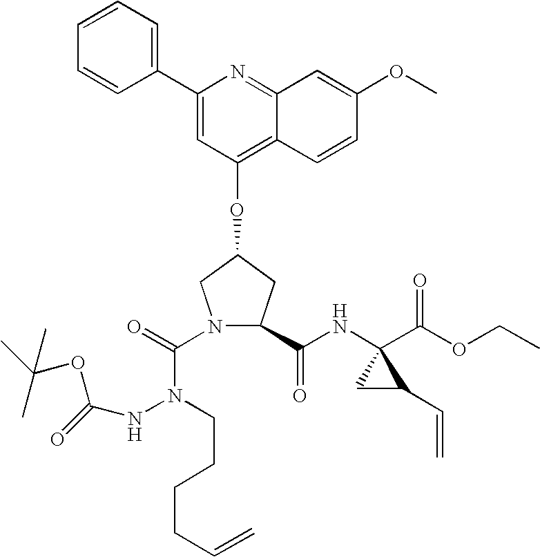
N1(C(=O)N(NC(OC(C)(C)C)=O)CCCCC=C)CC(OC2=C3C(=NC(C4=CC=CC=C4)=C2)C=C(OC)C=C3)CC1C(NC1(C(=O)OCC)CC1C=C)=O
